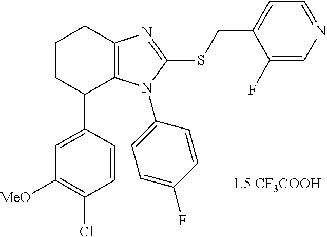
C1([MeO])=C(Cl)C=CC(C2C3=C(CCC2)N=C(SCC2=CC=NC=C2F)N3C2=CC=C(F)C=C2)=C1.[1.5 CF3COOH]
